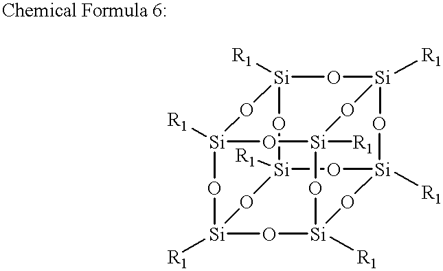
[Si]12([R1])O[Si]3([R1])O[Si]4([R1])O[Si]5([R1])O[Si]([R1])(O[Si]([R1])(O1)O[Si]([R1])(O3)O5)O[Si]([R1])(O2)O4
